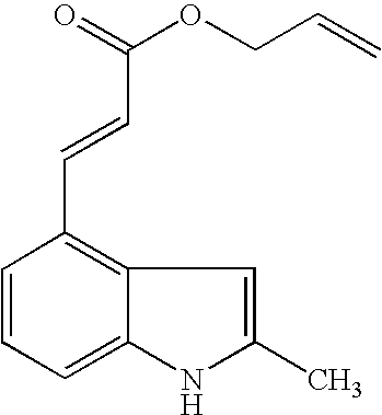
C1=CC=C2C(=C1C=CC(OCC=C)=O)C=C(C)N2
